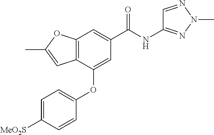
C12=C(C(OC3=CC=C([MeO2S])C=C3)=CC(C(NC3=NN(C)N=C3)=O)=C1)C=C(C)O2
